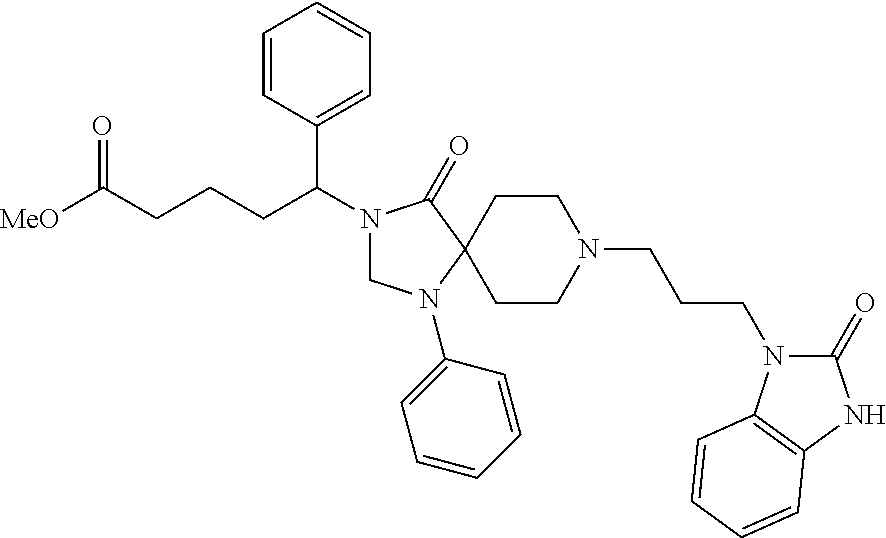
C(CCC(N1CN(C2=CC=CC=C2)C2(C1=O)CCN(CCCN1C(=O)NC3=C1C=CC=C3)CC2)C1=CC=CC=C1)C([MeO])=O
